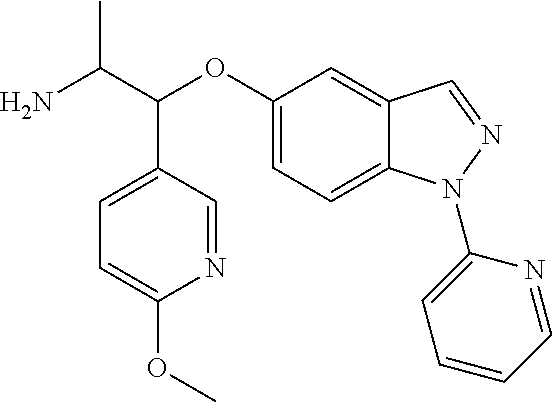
NC(C(OC1=CC=C2C(=C1)C=NN2C1=CC=CC=N1)C1=CC=C(OC)N=C1)C
